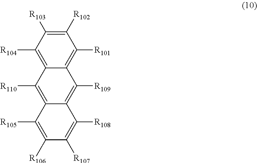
C1([R102])=C([R103])C([R104])=C2C(=C1[R101])C([R109])=C1C(=C2[R110])C([R105])=C([R106])C([R107])=C1[R108]
